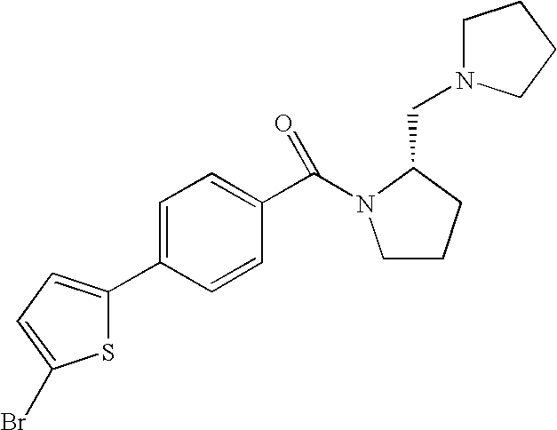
C1=C(C2=CC=C(Br)S2)C=CC(C(N2CCCC2CN2CCCC2)=O)=C1
